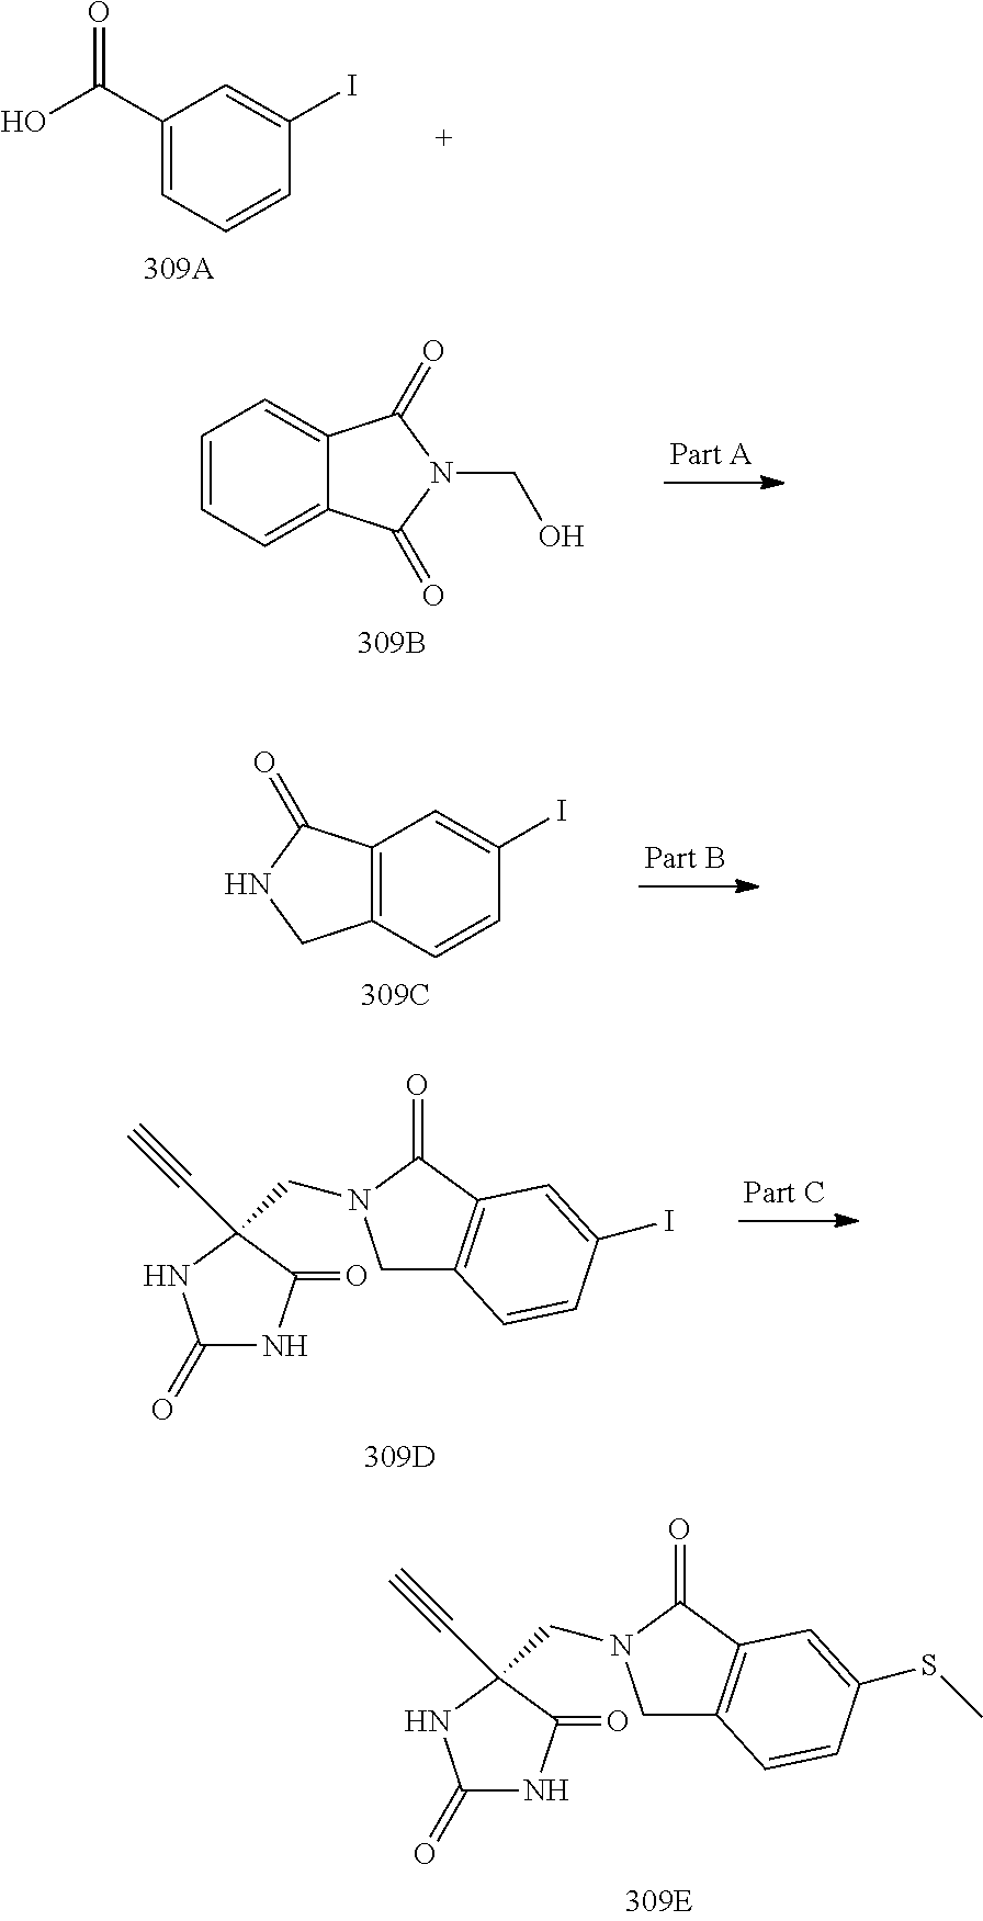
C1C2=C(C(=O)N1CC1(C#C)C(=O)NC(=O)N1)C=C(SC)C=C2.C1(C(O)=O)=CC=CC(I)=C1.C1=CC=C2C(=C1)C(=O)N(CO)C2=O.C1(I)=CC2=C(C=C1)CNC2=O.C1C2=C(C(=O)N1CC1(C#C)C(=O)NC(=O)N1)C=C(I)C=C2
